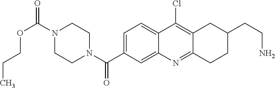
N1(C(OCCC)=O)CCN(C(=O)C2=CC=C3C(=C2)N=C2C(=C3Cl)CC(CCN)CC2)CC1
